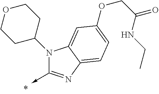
N1(C2CCOCC2)C(->C)=NC2=CC=C(OCC(NCC)=O)C=C12
